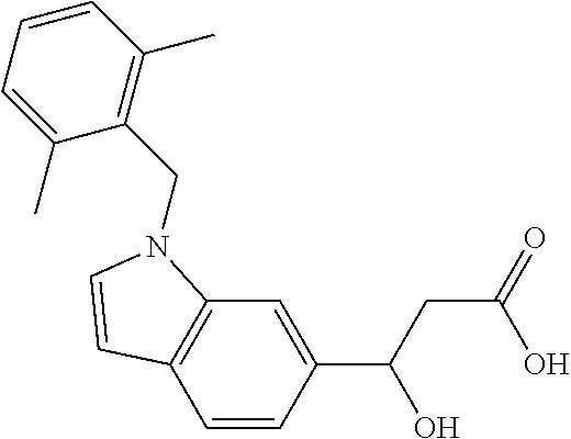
C1(C(CC(O)=O)O)=CC2=C(C=C1)C=CN2CC1=C(C)C=CC=C1C
